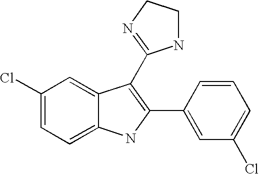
C1=C2C(=CC=C1Cl)NC(C1=CC(Cl)=CC=C1)=C2C1=NCCN1
